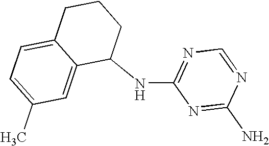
C1(NC2=NC=NC(N)=N2)CCCC2=CC=C(C)C=C12
